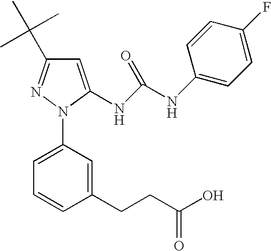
C1=C(NC(NC2=CC=C(F)C=C2)=O)N(C2=CC=CC(CCC(O)=O)=C2)N=C1C(C)(C)C
